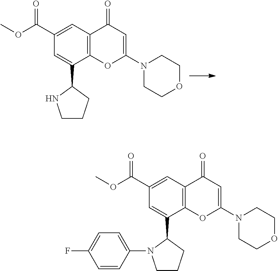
C12=C(C=C(C(OC)=O)C=C1C1NCCC1)C(=O)C=C(N1CCOCC1)O2.C12=C(C=C(C(OC)=O)C=C1C1N(C3=CC=C(F)C=C3)CCC1)C(=O)C=C(N1CCOCC1)O2
